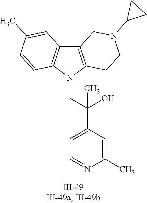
N1(CC(C2=CC=NC(C)=C2)(O)C)C2=C(C3=C1C=CC(C)=C3)CN(C1CC1)CC2
